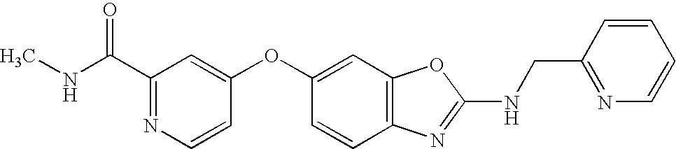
C1(C(NC)=O)=NC=CC(OC2=CC3=C(C=C2)N=C(NCC2=NC=CC=C2)O3)=C1
